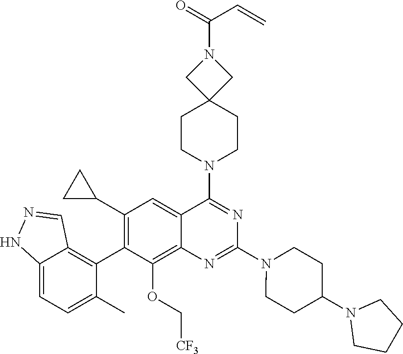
C12=CC=C(C)C(C3=C(C4CC4)C=C4C(=C3OC[CF3])N=C(N3CCC(N5CCCC5)CC3)N=C4N3CCC4(CC3)CN(C(=O)C=C)C4)=C1C=NN2
